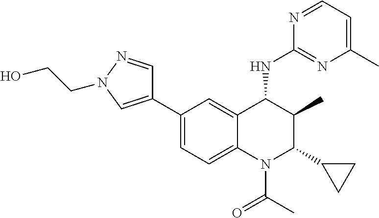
N1=CC=C(C)N=C1NC1C(C)C(C2CC2)N(C(=O)C)C2=CC=C(C3=CN(CCO)N=C3)C=C12
